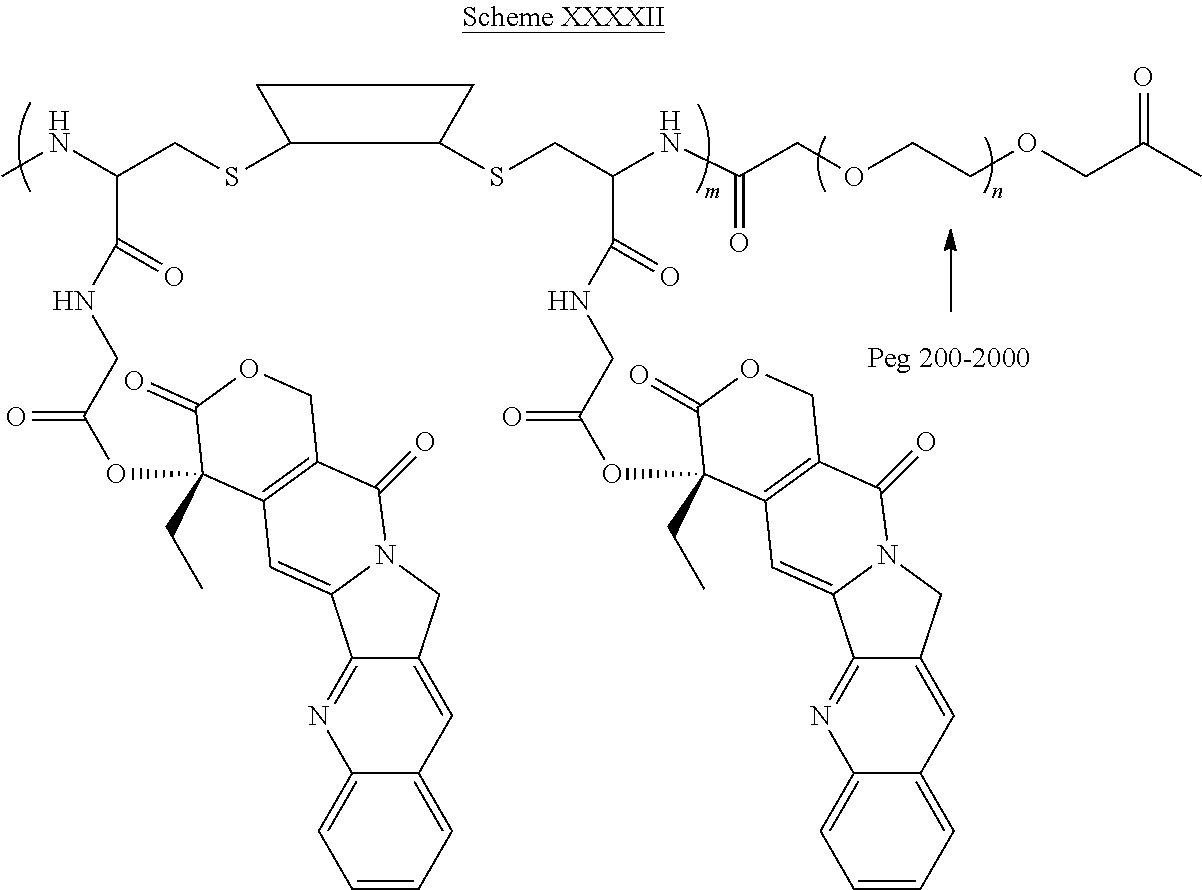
CNC(CSC1C(SCC(NC(COCCOCC(C)=O)=O)C(=O)NCC(=O)OC2(CC)C3=C(C(=O)N4CC5=CC6=CC=CC=C6N=C5C4=C3)COC2=O)CC1)C(=O)NCC(=O)OC1(CC)C2=C(C(=O)N3CC4=CC5=CC=CC=C5N=C4C3=C2)COC1=O
